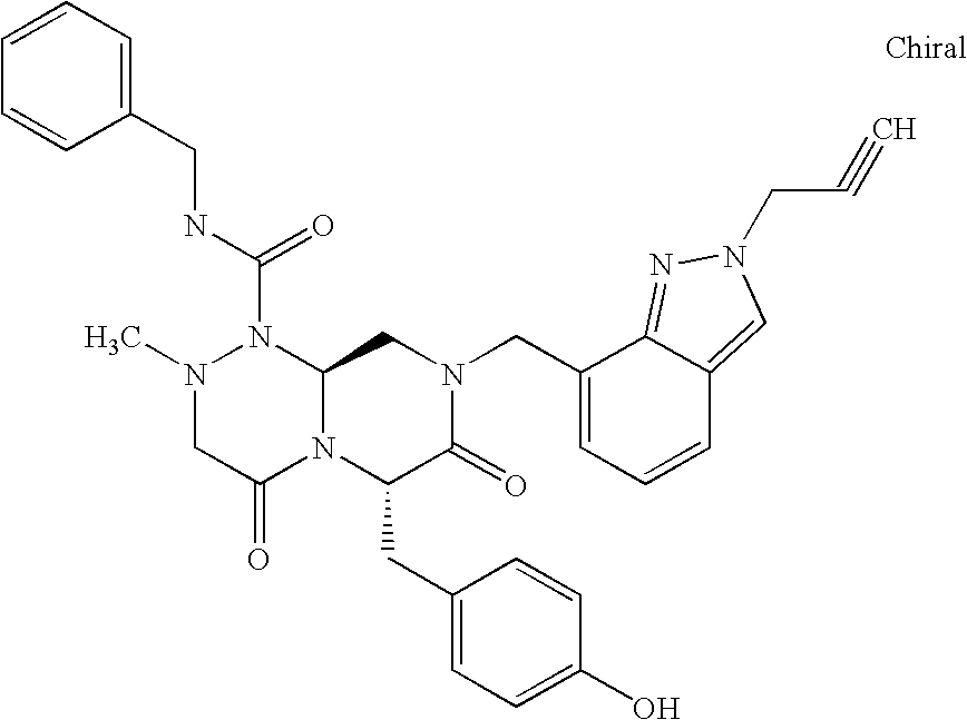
N(C(N1N(C)CC(=O)N2C1CN(CC1=CC=CC3=CN(CC#C)N=C13)C(=O)C2CC1=CC=C(O)C=C1)=O)CC1=CC=CC=C1
